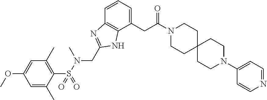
C1=C(C)C(S(=O)(N(CC2=NC3=C(N2)C(CC(N2CCC4(CC2)CCN(C2=CC=NC=C2)CC4)=O)=CC=C3)C)=O)=C(C)C=C1OC
